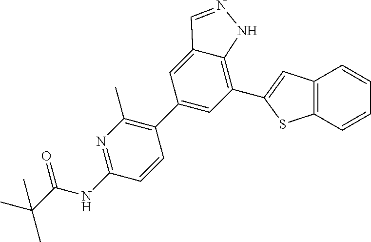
C1(C2=CC(C3=CC4=C(S3)C=CC=C4)=C3C(=C2)C=NN3)=C(C)N=C(NC(C(C)(C)C)=O)C=C1
